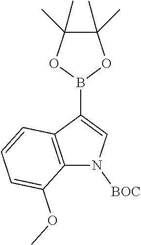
N1([BOC])C2=C(C(B3OC(C)(C)C(C)(C)O3)=C1)C=CC=C2OC
